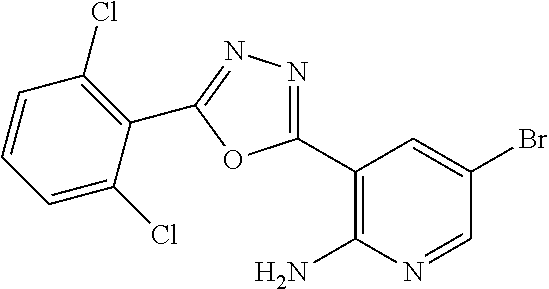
C1(C2=NN=C(C3=C(Cl)C=CC=C3Cl)O2)=C(N)N=CC(Br)=C1
